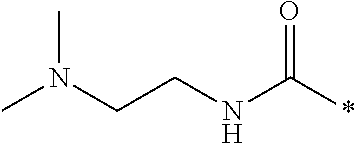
CN(CCNC(*)=O)C
